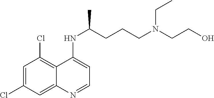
C1=C(Cl)C=C2C(=C1Cl)C(NC(CCCN(CCO)CC)C)=CC=N2
